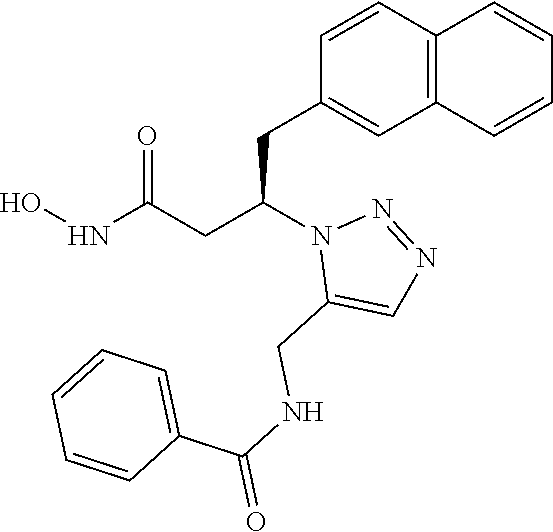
C1(CC(CC(NO)=O)N2C(CNC(=O)C3=CC=CC=C3)=CN=N2)=CC2=C(C=C1)C=CC=C2
